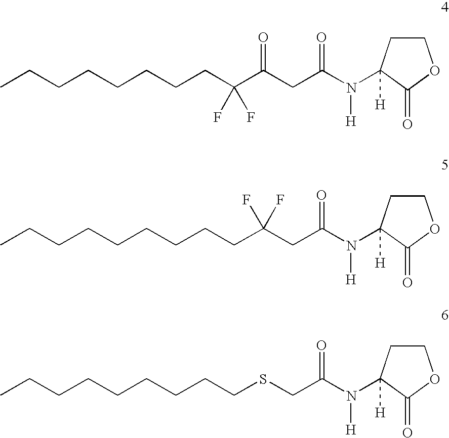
CCCCCCCCC(C(CC(N(C1([H])CCOC1=O)[H])=O)=O)(F)F.CCCCCCCCCC(CC(N(C1([H])CCOC1=O)[H])=O)(F)F.CCCCCCCCCSCC(N(C1([H])CCOC1=O)[H])=O
